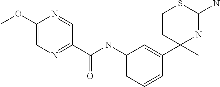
C1(NC(C2=NC=C(OC)N=C2)=O)=CC=CC(C2(C)N=C(N)SCC2)=C1
